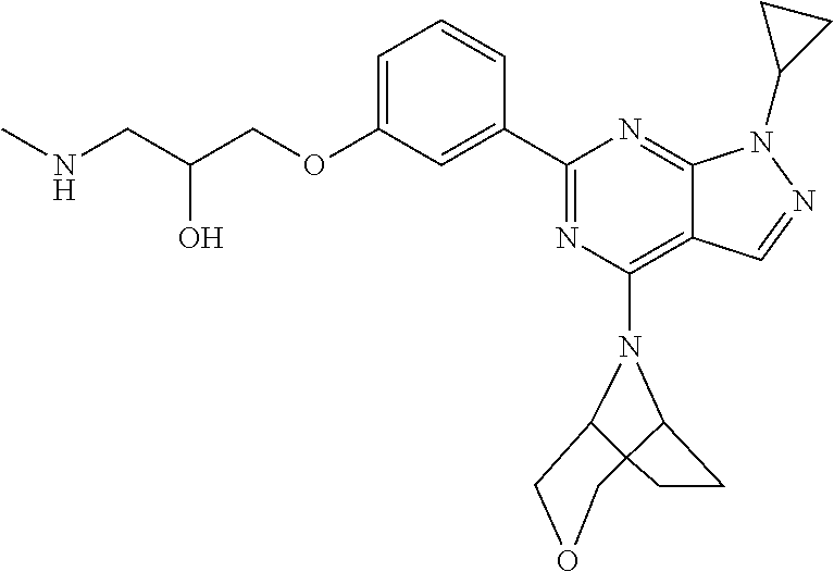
C1=C(OCC(CNC)O)C=C(C2=NC(N3C4C5(CC4)C3COC5)=C3C(=N2)N(C2CC2)N=C3)C=C1
